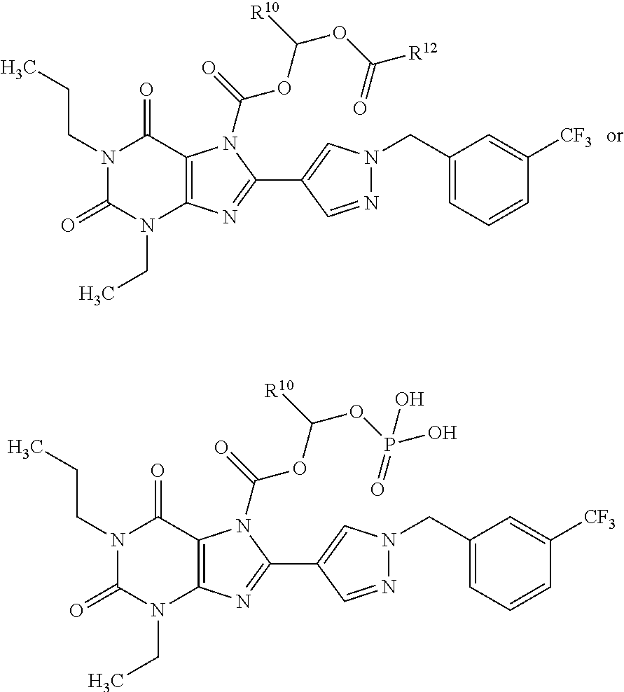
N1(CCC)C(=O)N(CC)C2=C(C1=O)N(C(=O)OC(OC([R12])=O)[R10])C(C1=CN(CC3=CC=CC([CF3])=C3)N=C1)=N2.N1(CCC)C(=O)N(CC)C2=C(C1=O)N(C(=O)OC(OP(O)(=O)O)[R10])C(C1=CN(CC3=CC=CC([CF3])=C3)N=C1)=N2
